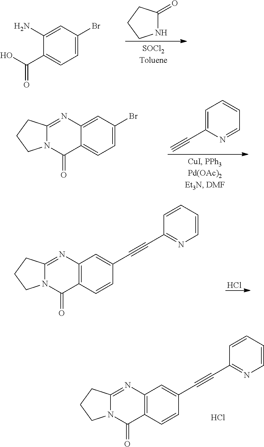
OC(C1=CC=C(Br)C=C1N)=O.N1C(=O)CCC1.C1=C(C#C)N=CC=C1.N12C(=NC3=CC(Br)=CC=C3C1=O)CCC2.Cl.N12C(=NC3=C(C1=O)C=CC(C#CC1=NC=CC=C1)=C3)CCC2.N12C(=NC3=C(C1=O)C=CC(C#CC1=NC=CC=C1)=C3)CCC2.Cl
